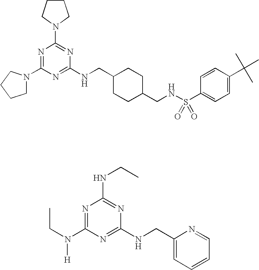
N1=C(N2CCCC2)N=C(NCC2CCC(CNS(C3=CC=C(C(C)(C)C)C=C3)(=O)=O)CC2)N=C1N1CCCC1.N1=C(N(CC)[H])N=C(NCC2=CC=CC=N2)N=C1NCC
